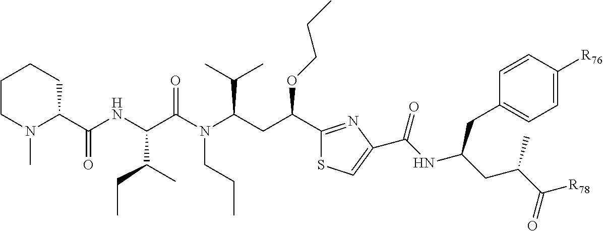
C1CN(C)C(C(NC(C(N(C(CC(C2=NC(C(NC(CC(C([R78])=O)C)CC3=CC=C([R76])C=C3)=O)=CS2)OCCC)C(C)C)CCC)=O)C(C)CC)=O)CC1
